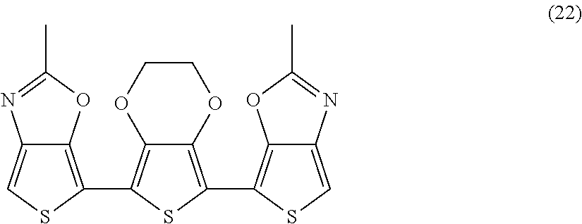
C12=CSC(C3=C4C(=C(C5=C6C(=CS5)N=C(C)O6)S3)OCCO4)=C1OC(C)=N2
